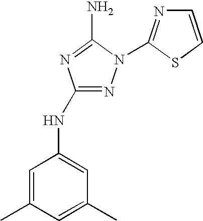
N1=C(NC2=CC(C)=CC(C)=C2)N=C(N)N1C1=NC=CS1
